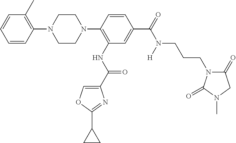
C1=CC(N2CCN(C3=C(NC(C4=COC(C5CC5)=N4)=O)C=C(C(=O)N([H])CCCN4C(=O)CN(C)C4=O)C=C3)CC2)=C(C)C=C1
